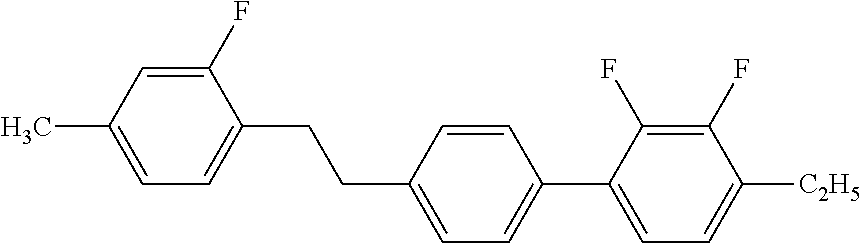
C1(F)=CC(C)=CC=C1CCC1=CC=C(C2=CC=C([C2H5])C(F)=C2F)C=C1
